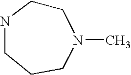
C1CNCCCN1C
